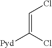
C(=CCl)([Pyd])Cl
